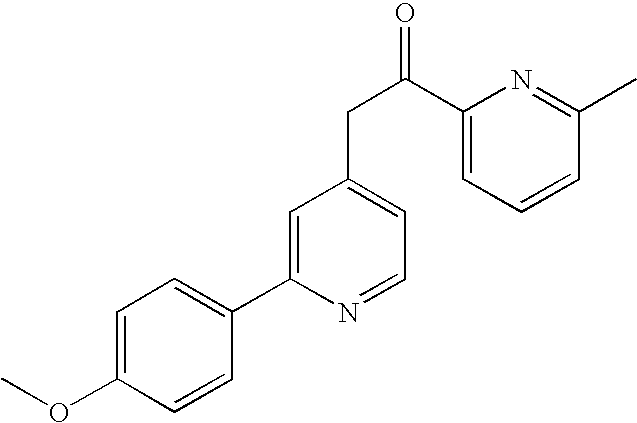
O(C)C1=CC=C(C2=CC(CC(=O)C3=CC=CC(C)=N3)=CC=N2)C=C1
